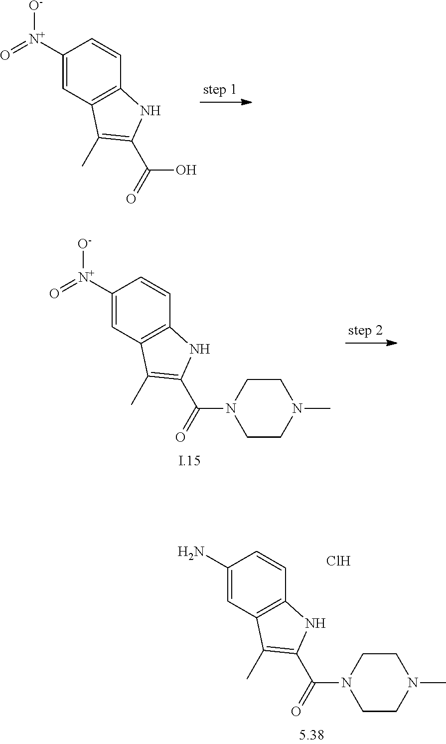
C1([N+](=O)[O-])=CC2=C(C=C1)NC(C(=O)O)=C2C.C1([N+](=O)[O-])=CC2=C(C=C1)NC(C(=O)N1CCN(C)CC1)=C2C.C1(N)=CC2=C(C=C1)NC(C(=O)N1CCN(C)CC1)=C2C.Cl
